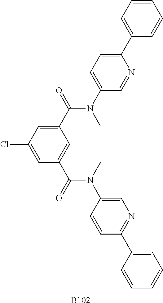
C1(C(=O)N(C2=CC=C(C3=CC=CC=C3)N=C2)C)=CC(Cl)=CC(C(=O)N(C)C2=CN=C(C3=CC=CC=C3)C=C2)=C1.[B102]
